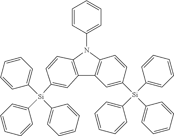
C12=C(N(C3=CC=CC=C3)C3=C1C=C([Si](C1=CC=CC=C1)(C1=CC=CC=C1)C1=CC=CC=C1)C=C3)C=CC([Si](C1=CC=CC=C1)(C1=CC=CC=C1)C1=CC=CC=C1)=C2
